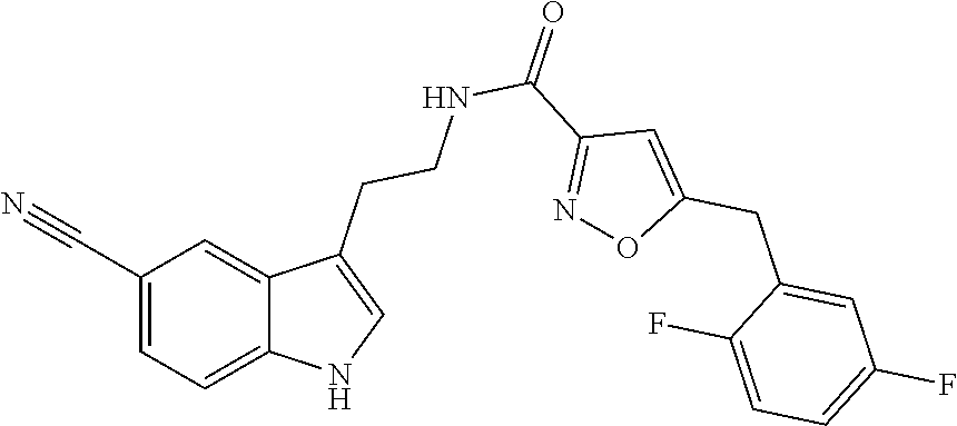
C12=CC=C(C#N)C=C1C(CCNC(C1=NOC(CC3=CC(F)=CC=C3F)=C1)=O)=CN2
